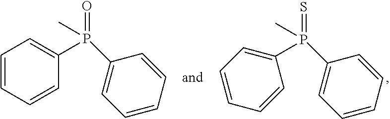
C1(P(=S)(C2=CC=CC=C2)C)=CC=CC=C1.C1=CC=CC(P(=O)(C2=CC=CC=C2)C)=C1
